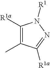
C1([R1a])=C(C)C([R1a])=NN1[R1]
